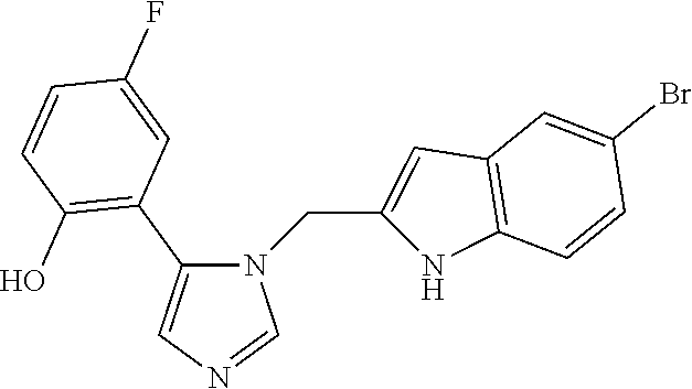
N1(CC2=CC3=C(N2)C=CC(Br)=C3)C(C2=C(O)C=CC(F)=C2)=CN=C1
